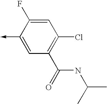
C1(->C)=CC(C(=O)NC(C)C)=C(Cl)C=C1F
